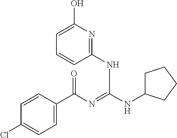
C1=CC(C(N=C(NC2CCCC2)NC2=NC(O)=CC=C2)=O)=CC=C1Cl
